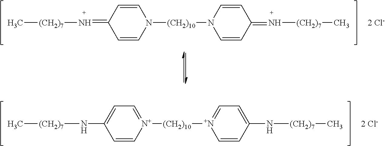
N1([(CH2)10]N2C=CC(=N[(CH2)7]C)C=C2)C=CC(=N[(CH2)7]C)C=C1.[2 Cl-].[N+]1([(CH2)10][N+]2=CC=C(N[(CH2)7]C)C=C2)=CC=C(N[(CH2)7]C)C=C1.[2 Cl-]
